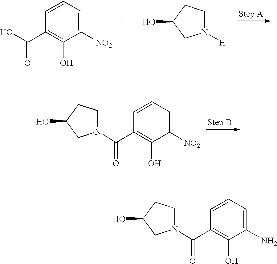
C1(N)=CC=CC(C(=O)N2CCC(O)C2)=C1O.C1([NO2])=CC=CC(C(O)=O)=C1O.N1([H])CCC(O)C1.C1([NO2])=CC=CC(C(=O)N2CCC(O)C2)=C1O
